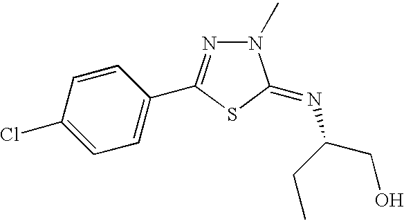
C1=C(Cl)C=CC(C2=NN(C)C(=NC(CC)CO)S2)=C1
